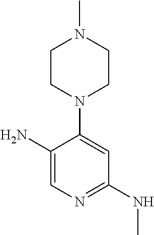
C1(NC)=NC=C(N)C(N2CCN(C)CC2)=C1
